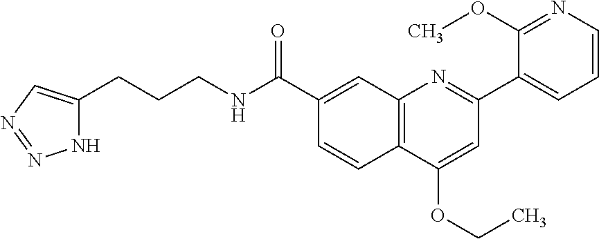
C1(C(NCCCC2=CN=NN2)=O)=CC2=C(C=C1)C(OCC)=CC(C1=CC=CN=C1OC)=N2
